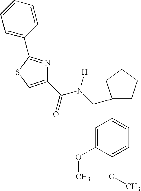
C1(C(=O)N(CC2(C3=CC=C(OC)C(OC)=C3)CCCC2)[H])=CSC(C2=CC=CC=C2)=N1
